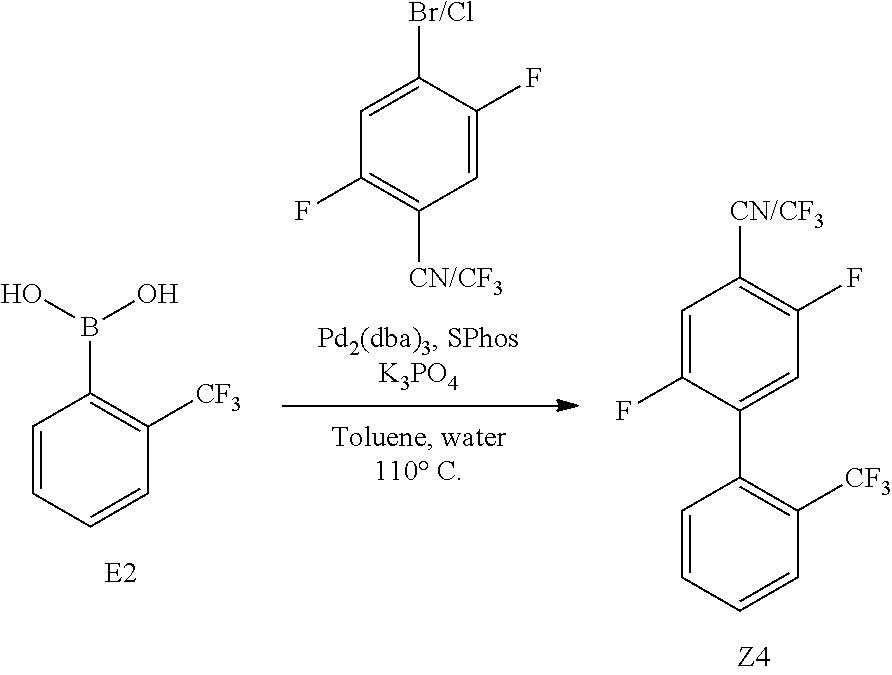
C1(F)=C([CN/CF3])C=C(F)C([Br/Cl])=C1.C1=CC=CC([CF3])=C1C1=CC(F)=C([CN/CF3])C=C1F.C1=CC=CC([CF3])=C1B(O)O
